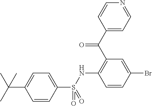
C(C1=CC=C(S(NC2=C(C(C3=CC=NC=C3)=O)C=C(Br)C=C2)(=O)=O)C=C1)(C)(C)C
